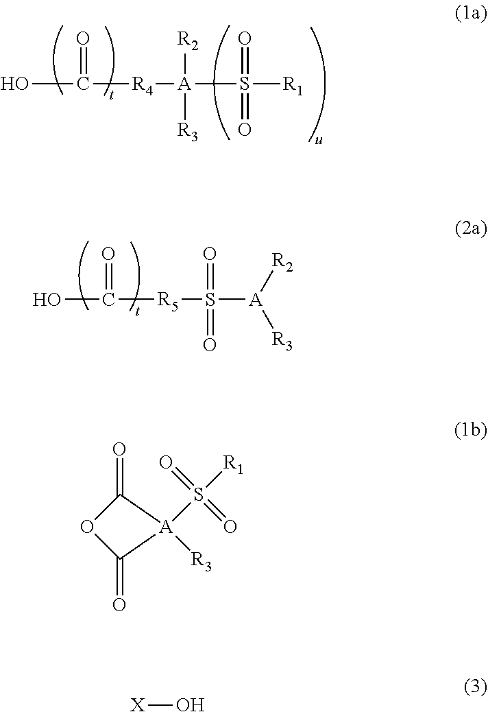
OC(=O)[R4][A](S([R1])(=O)=O)([R2])[R3].OC(=O)[R5]S(=O)(=O)[A]([R2])[R3].C1(=O)OC(=O)[A]1(S([R1])(=O)=O)[R3].[X]O
